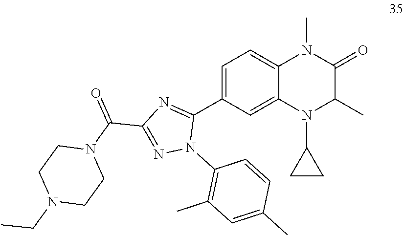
C1=C(C2=NC(C(N3CCN(CC)CC3)=O)=NN2C2=C(C)C=C(C)C=C2)C=C2C(=C1)N(C)C(=O)C(C)N2C1CC1
